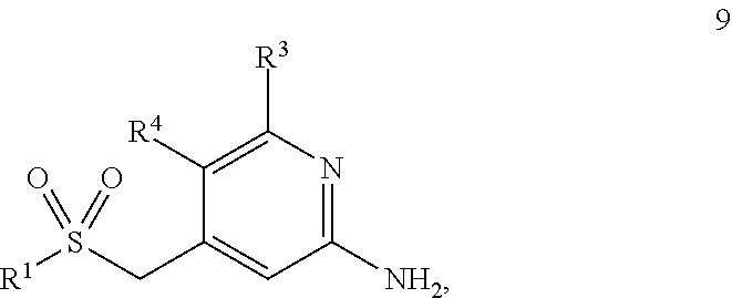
C1([R3])=C([R4])C(CS([R1])(=O)=O)=CC([NH2])=N1
